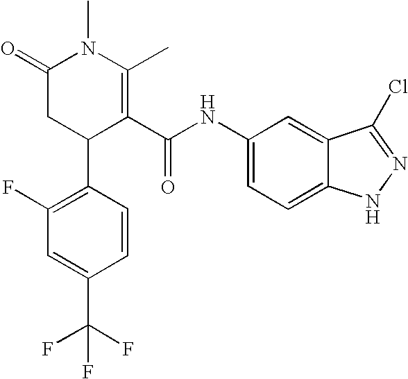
C1(F)=C(C2C(C(NC3=CC=C4C(=C3)C(Cl)=NN4)=O)=C(C)N(C)C(=O)C2)C=CC(C(F)(F)F)=C1
